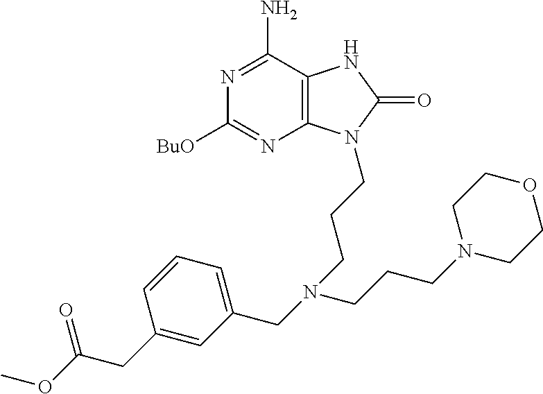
C12=C(C(N)=NC([BuO])=N1)NC(=O)N2CCCN(CC1=CC=CC(CC(OC)=O)=C1)CCCN1CCOCC1
